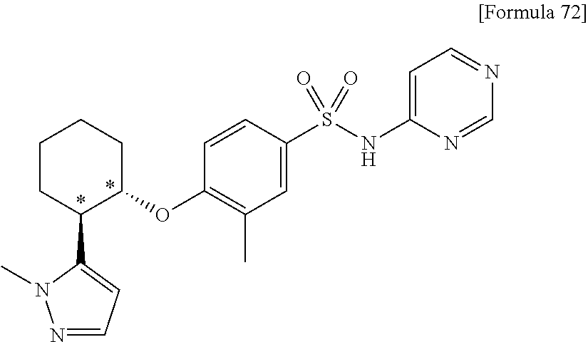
N1=CC=C(C2C(OC3=C(C)C=C(S(=O)(=O)NC4=CC=NC=N4)C=C3)CCCC2)N1C
